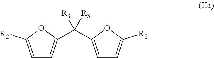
C(C1=CC=C([R2])O1)(C1=CC=C([R2])O1)([R3])[R3]
